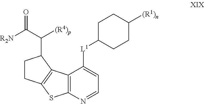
C1CC2=C(C1C(C([R2N])=O)[(R4)p])C1=C(S2)N=CC=C1[L1]C1CCC([(R1)n])CC1
